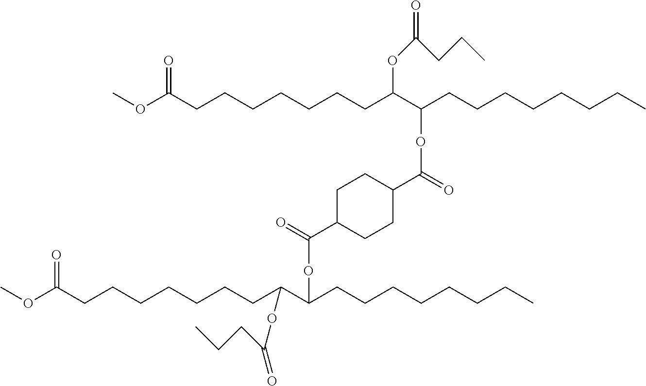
COC(CCCCCCCC(OC(CCC)=O)C(CCCCCCCC)OC(=O)C1CCC(C(=O)OC(CCCCCCCC)C(CCCCCCCC(OC)=O)OC(CCC)=O)CC1)=O
